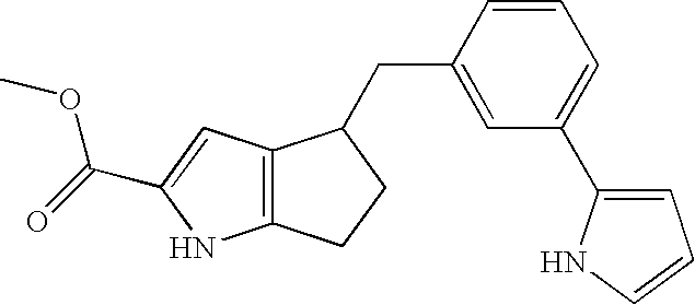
C12=C(CCC1CC1=CC(C3=CC=CN3)=CC=C1)NC(C(=O)OC)=C2
